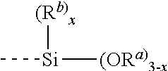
[Si]([(ORa)3-x])([(Rb)x])C
